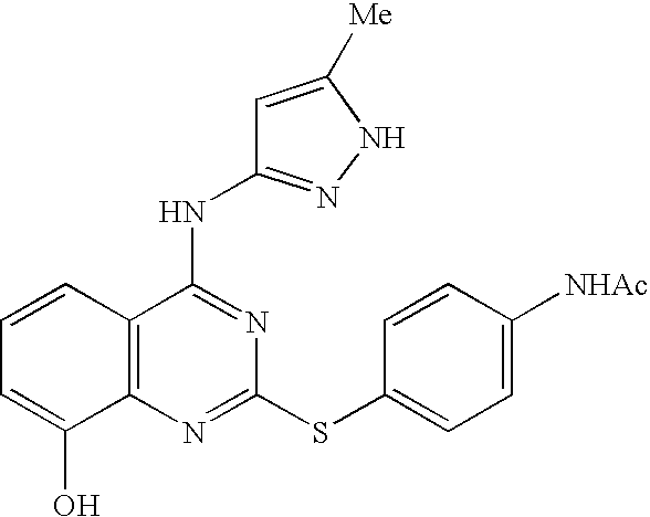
C1=CC2=C(C(O)=C1)N=C(SC1=CC=C([NHAc])C=C1)N=C2NC1=NNC([Me])=C1
